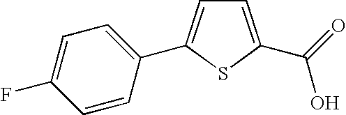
C1=C(C(=O)O)SC(C2=CC=C(F)C=C2)=C1
